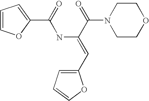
C1=COC(C(=O)NC(=CC2=CC=CO2)C(=O)N2CCOCC2)=C1
